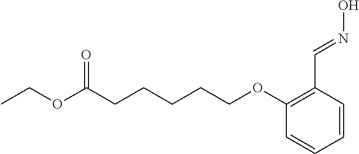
CCOC(CCCCCOC1=C(C=NO)C=CC=C1)=O
